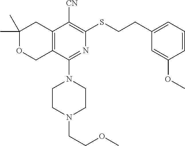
C1(C)(C)OCC2=C(C1)C([CN])=C(SCCC1=CC=CC(OC)=C1)N=C2N1CCN(CCOC)CC1
